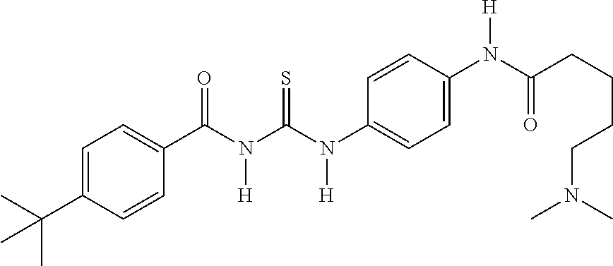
C1=C(C(C)(C)C)C=CC(C(N(C(N(C2=CC=C(N(C(CCCCN(C)C)=O)[H])C=C2)[H])=S)[H])=O)=C1
